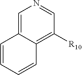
C1=C2C(=C([R10])C=N1)C=CC=C2
